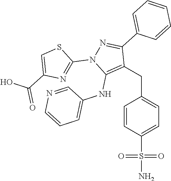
C(C1=C(NC2=CC=CN=C2)N(C2=NC(C(=O)O)=CS2)N=C1C1=CC=CC=C1)C1=CC=C(S(N)(=O)=O)C=C1
